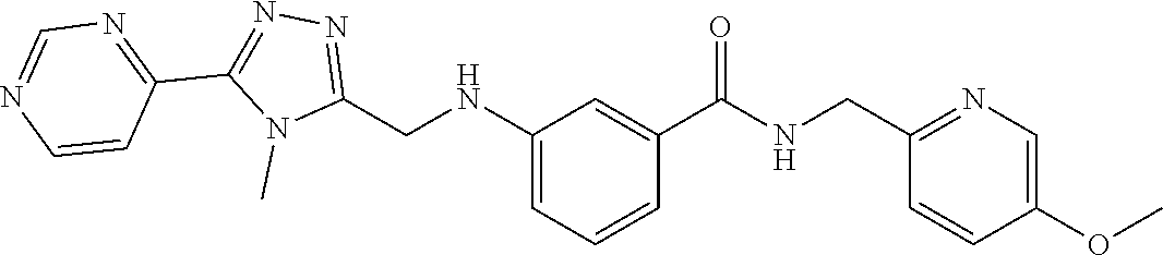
C(C1=NC=C(OC)C=C1)NC(C1=CC(NCC2=NN=C(C3=NC=NC=C3)N2C)=CC=C1)=O
